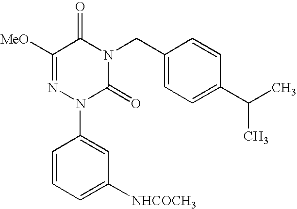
[MeO]C1=NN(C2=CC([NHCOCH3])=CC=C2)C(=O)N(CC2=CC=C(C(C)C)C=C2)C1=O
